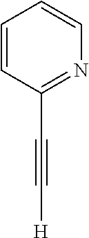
C1=CC(C#C[H])=NC=C1
